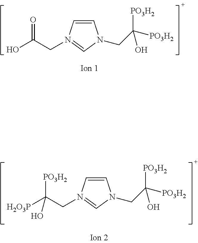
OC(=O)CN1=CN(CC([PO3H2])([PO3H2])O)C=C1.C(CN1=CN(CC([PO3H2])([PO3H2])O)C=C1)([PO3H2])([H2O3P])O
